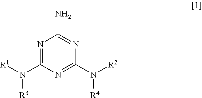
N1=C(N([R1])[R3])N=C(N([R2])[R4])N=C1N
